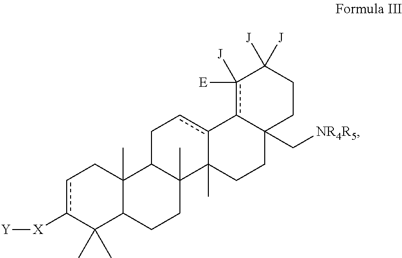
c1c([X][Y])C(C)(C)C2C(C)(C1)C1C(C)(CC2)C2(C)c(cC1)-c1c([J])([E])C([J])([J])CCC1(C[NR4R5])CC2
